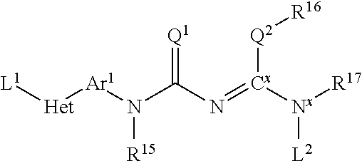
[L1][Het][Ar1]N(C(N=[Cx]([Nx]([R17])[L2])[Q2][R16])=[Q1])[R15]
